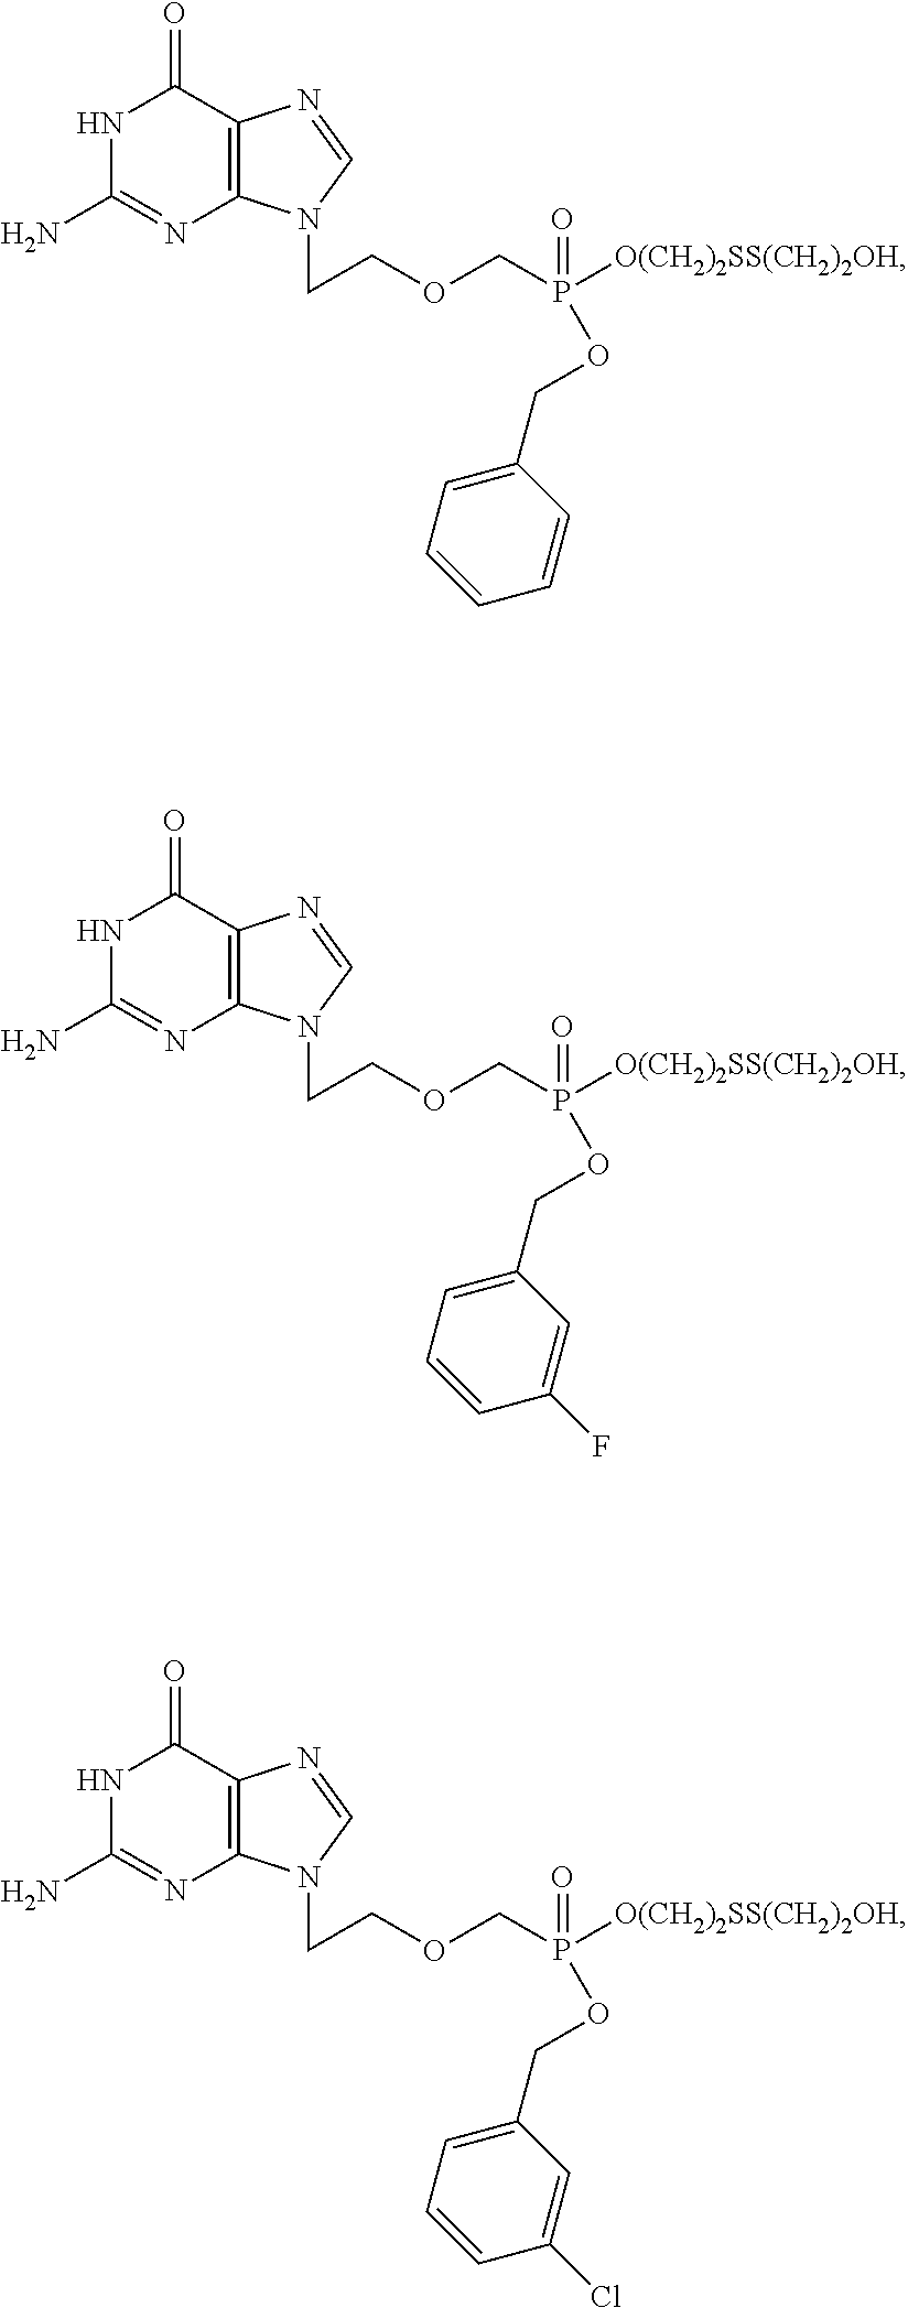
N1C(N)=NC2=C(C1=O)N=CN2CCOCP([O(CH2)2SS(CH2)2OH])(OCC1=CC=CC=C1)=O.N1C(N)=NC2=C(C1=O)N=CN2CCOCP([O(CH2)2SS(CH2)2OH])(OCC1=CC=CC(F)=C1)=O.N1C(N)=NC2=C(C1=O)N=CN2CCOCP([O(CH2)2SS(CH2)2OH])(OCC1=CC=CC(Cl)=C1)=O
